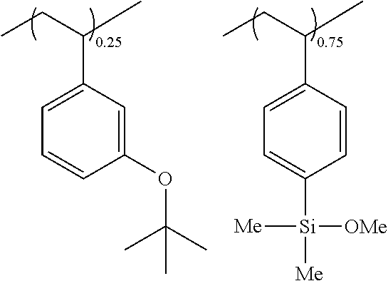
C1(OC(C)(C)C)=CC(C(CC)C)=CC=C1.C1=CC(C(CC)C)=CC=C1[Si]([Me])([OMe])[Me]
